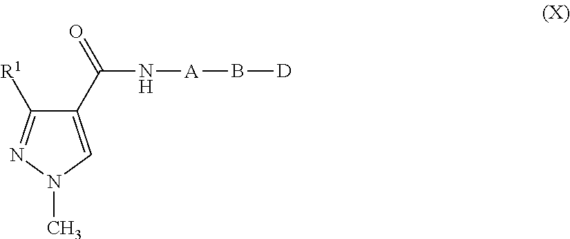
C1(C(=O)N[A]B[D])=CN(C)N=C1[R1]
